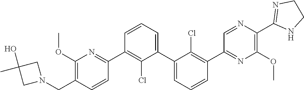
C1(C2=NC(OC)=C(CN3CC(O)(C)C3)C=C2)=C(Cl)C(C2=CC=CC(C3=NC(OC)=C(C4=NCCN4)N=C3)=C2Cl)=CC=C1
